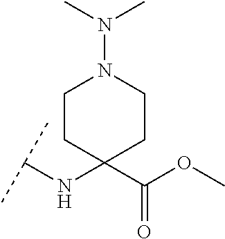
C(NC1(C(OC)=O)CCN(N(C)C)CC1)(C)C
